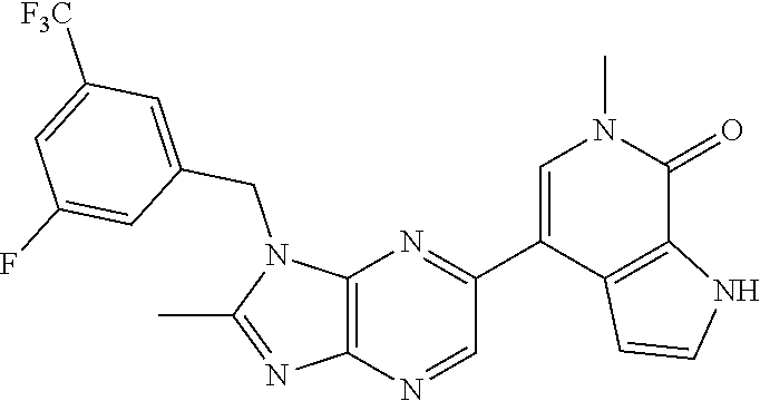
N1(CC2=CC([F3C])=CC(F)=C2)C(C)=NC2=C1N=C(C1=CN(C)C(=O)C3=C1C=CN3)C=N2
